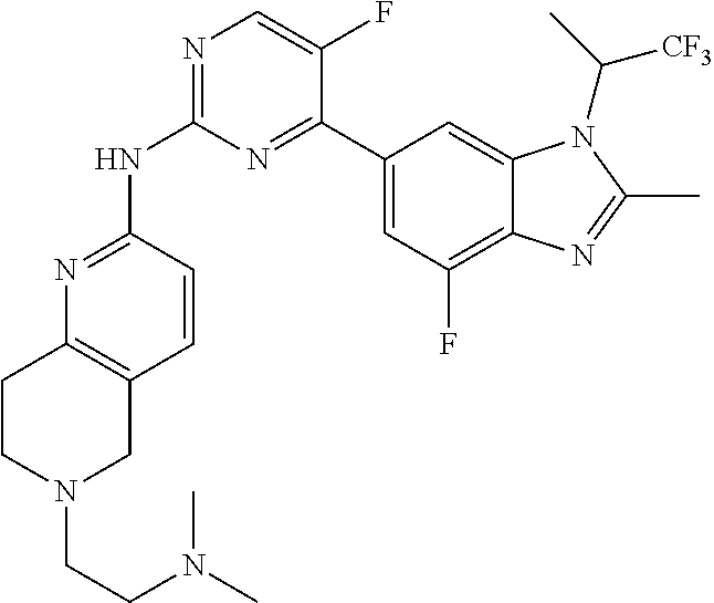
N1=C(NC2=NC=C(F)C(C3=CC(F)=C4C(=C3)N(C(C)[CF3])C(C)=N4)=N2)C=CC2=C1CCN(CCN(C)C)C2
